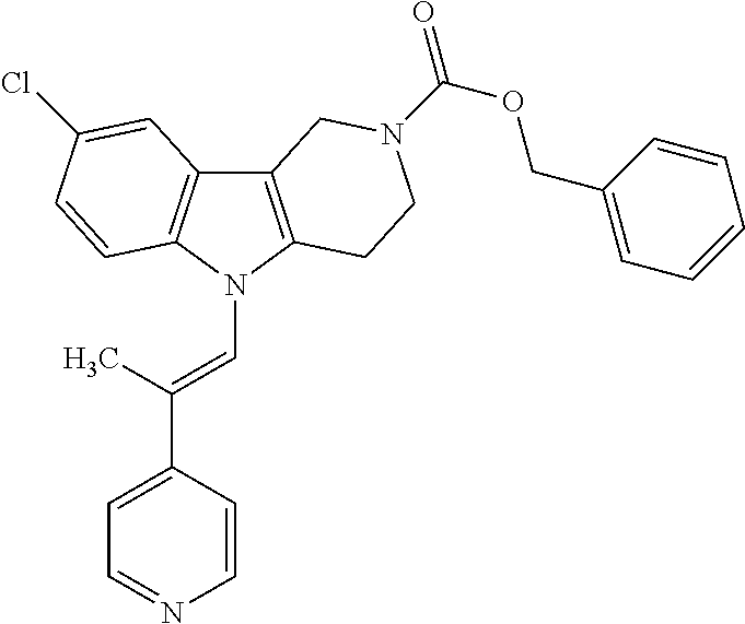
C12=C(N(C=C(C3=CC=NC=C3)C)C3=C1C=C(Cl)C=C3)CCN(C(OCC1=CC=CC=C1)=O)C2
